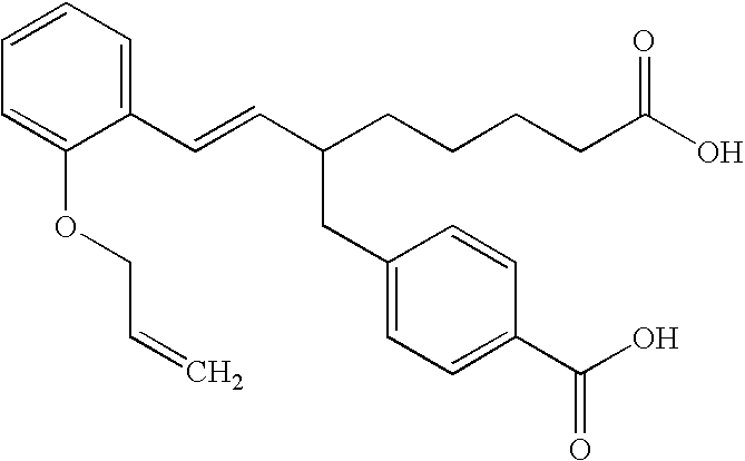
C1(C=CC(CCCCC(O)=O)CC2=CC=C(C(O)=O)C=C2)=CC=CC=C1OCC=C
